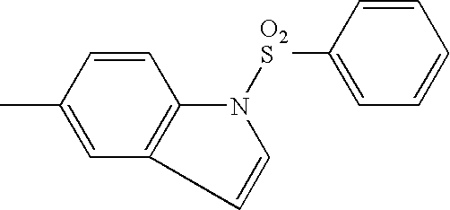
C1=CC=CC([O2S]N2C3=C(C=C2)C=C(C)C=C3)=C1
